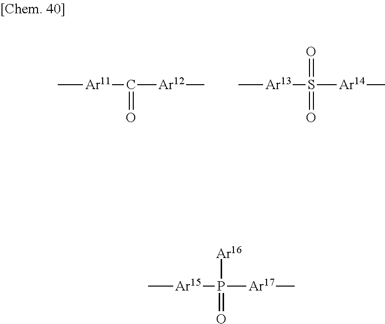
C[Ar11]C([Ar12]C)=O.C[Ar13]S([Ar14]C)(=O)=O.C[Ar15]P([Ar17]C)(=O)[Ar16]
